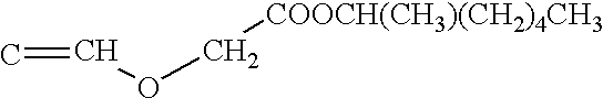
C=COC[COOCH(CH3)(CH2)4CH3]
